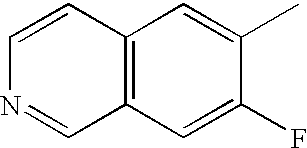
C12=C(C=C(F)C(C)=C1)C=NC=C2
